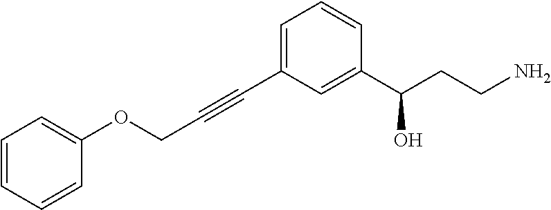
C1=CC(OCC#CC2=CC=CC(C(CCN)O)=C2)=CC=C1
